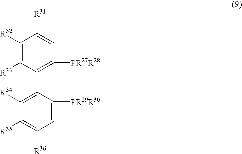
[R33]C1=C([R32])C([R31])=CC([PR27R28])=C1C1=C([R34])C([R35])=C([R36])C=C1[PR29R30]
